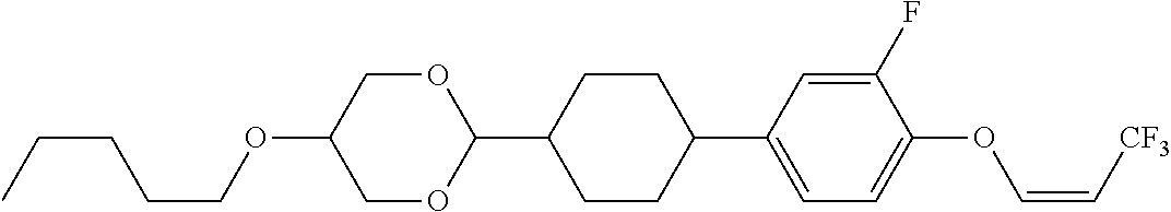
C(C)CCCOC1COC(C2CCC(C3=CC=C(OC=C[CF3])C(F)=C3)CC2)OC1
